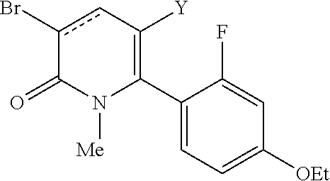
C1(C2=C([Y])cc(Br)C(=O)N2[Me])=CC=C([OEt])C=C1F
